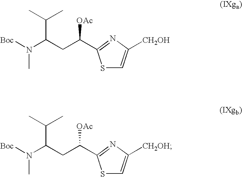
S1C=C([CH2OH])N=C1C(CC(N([Boc])C)C(C)C)[OAc].S1C=C([CH2OH])N=C1C(CC(N([Boc])C)C(C)C)[OAc]
